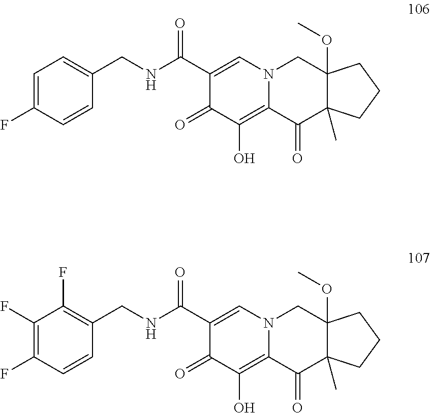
C1=C(F)C=CC(CNC(C2=CN3C(=C(O)C2=O)C(=O)C2(C)C(OC)(C3)CCC2)=O)=C1.C1(F)=C(F)C=CC(CNC(C2=CN3C(=C(O)C2=O)C(=O)C2(C)C(OC)(C3)CCC2)=O)=C1F
